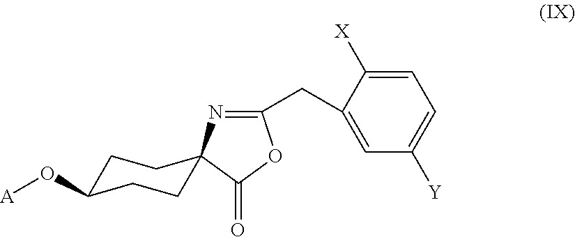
O([A])C1CCC2(CC1)N=C(CC1=CC([Y])=CC=C1[X])OC2=O
